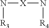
N([R3])[X]N[R4]
